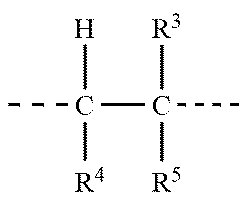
CC(C(C)([R3])[R5])([H])[R4]
